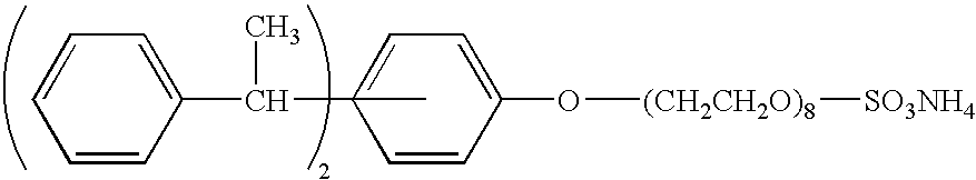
C1(C(C)C2(C)=CC=C(O[(CH2CH2O)8][SO3NH4])C=C2)=CC=CC=C1
